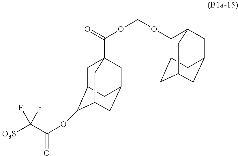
C1C2C(OC(=O)C([-O3S])(F)F)C3CC(CC1(C(=O)OCOC1C4CC5CC(CC1C5)C4)C3)C2
